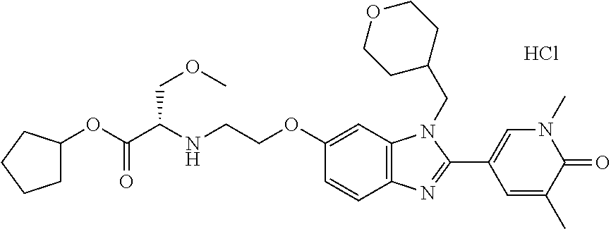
Cl.C1(OCCNC(C(OC2CCCC2)=O)COC)=CC2=C(C=C1)N=C(C1=CN(C)C(=O)C(C)=C1)N2CC1CCOCC1
